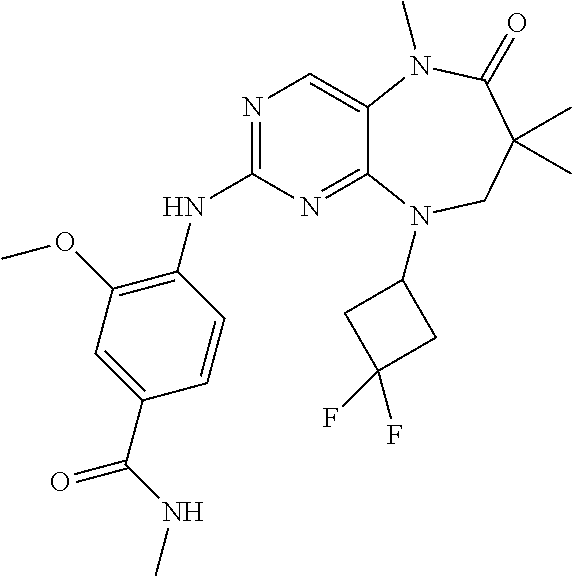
N1=C(NC2=C(OC)C=C(C(NC)=O)C=C2)N=C2C(=C1)N(C)C(=O)C(C)(C)CN2C1CC(F)(F)C1
